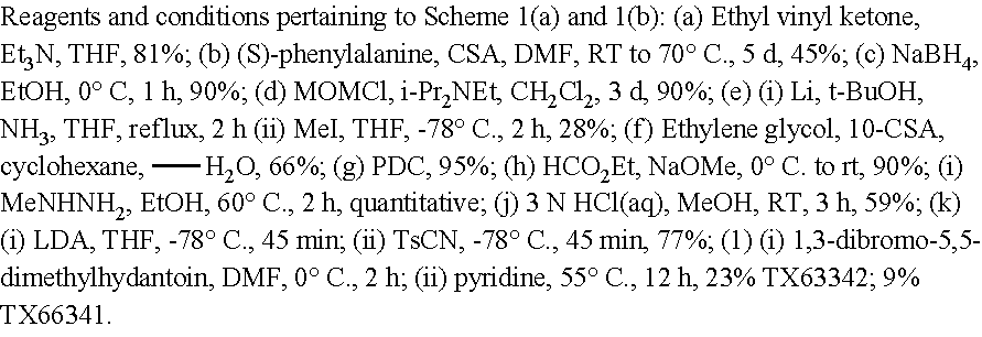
C[H2O]
